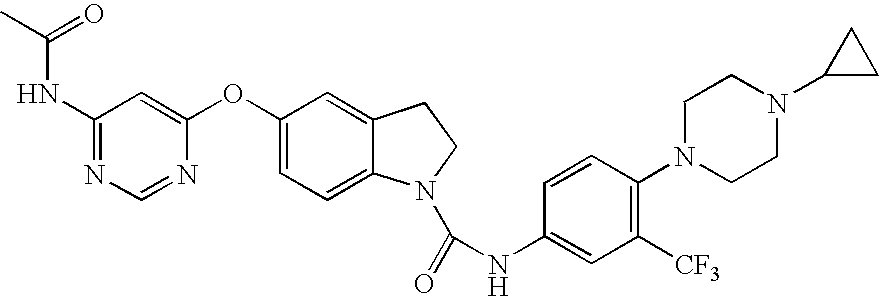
C1(NC(=O)C)=NC=NC(OC2=CC=C3C(=C2)CCN3C(=O)NC2=CC([CF3])=C(N3CCN(C4CC4)CC3)C=C2)=C1
